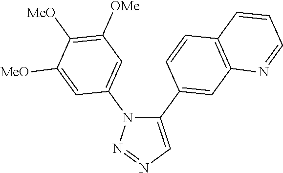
C1(C2=CC3=C(C=C2)C=CC=N3)=CN=NN1C1=CC([OMe])=C([MeO])C([MeO])=C1
